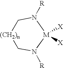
C1N([R])[M]([X])([X])N([R])C[(CH2)n]1
